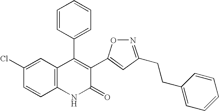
C1(Cl)=CC2=C(C=C1)NC(=O)C(C1=CC(CCC3=CC=CC=C3)=NO1)=C2C1=CC=CC=C1
